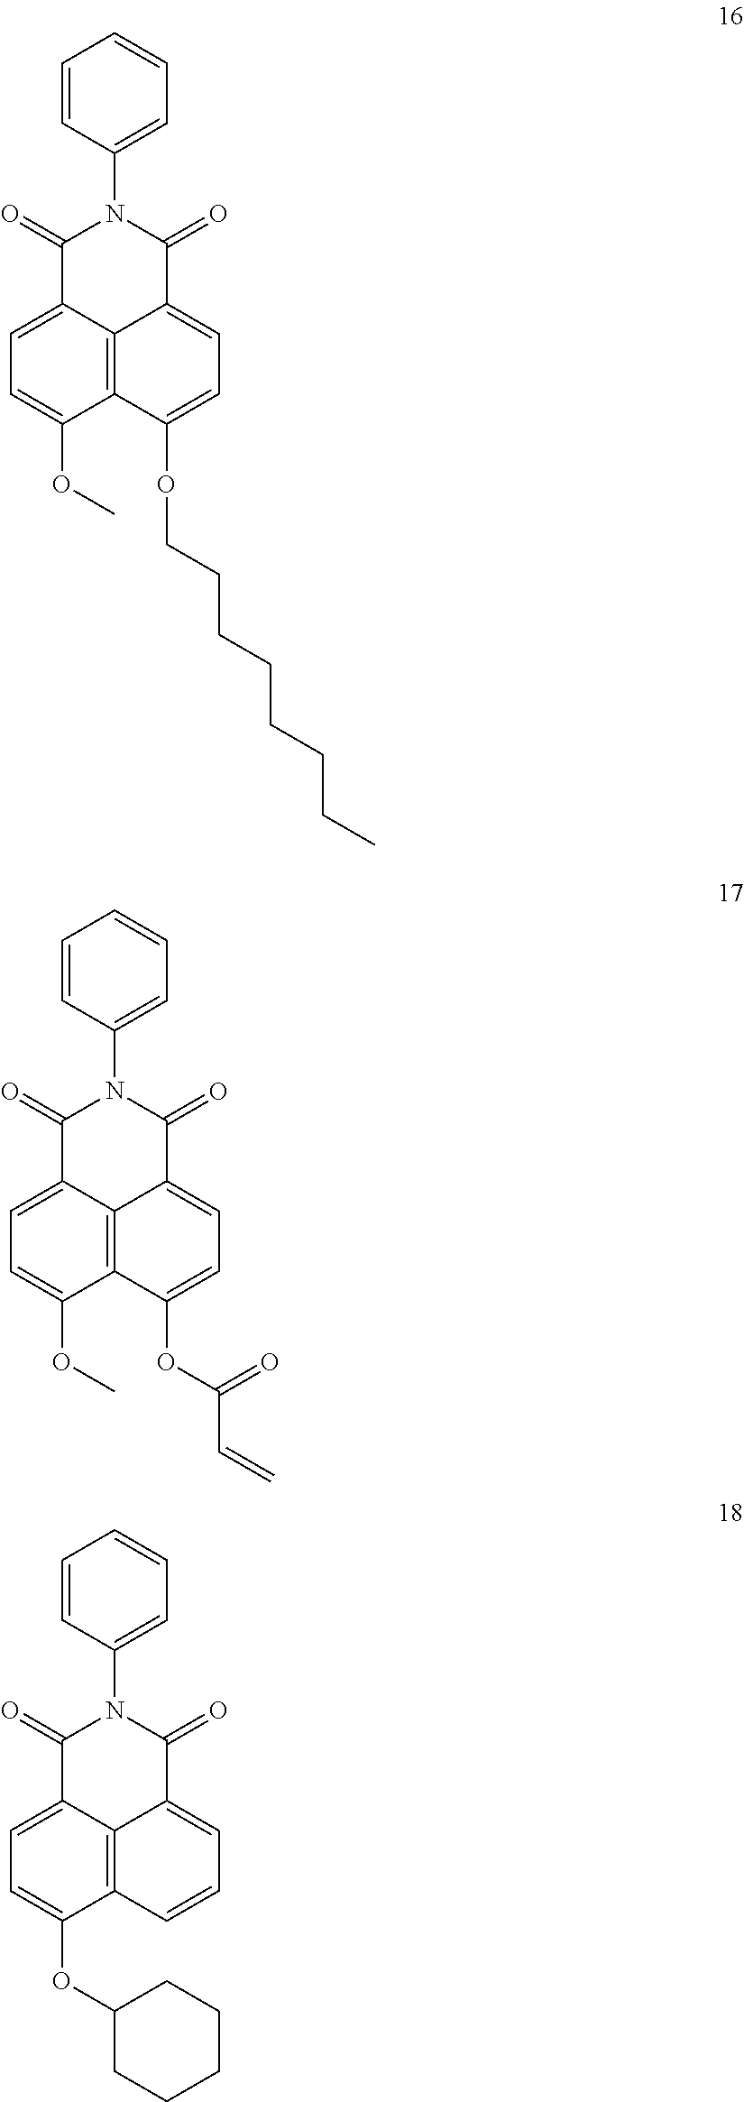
C12=C3C(=CC=C1OC)C(=O)N(C1=CC=CC=C1)C(=O)C3=CC=C2OCCCCCCCC.C12=C3C(=CC=C1OC)C(=O)N(C1=CC=CC=C1)C(=O)C3=CC=C2OC(C=C)=O.C12=C3C(=CC=C1OC1CCCCC1)C(=O)N(C1=CC=CC=C1)C(=O)C3=CC=C2
